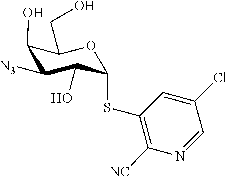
C1([N3])C(O)C(SC2=C([NC])N=CC(Cl)=C2)OC(CO)C1O
